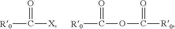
[R0]C([X])=O.[R0]C(OC([R0])=O)=O
